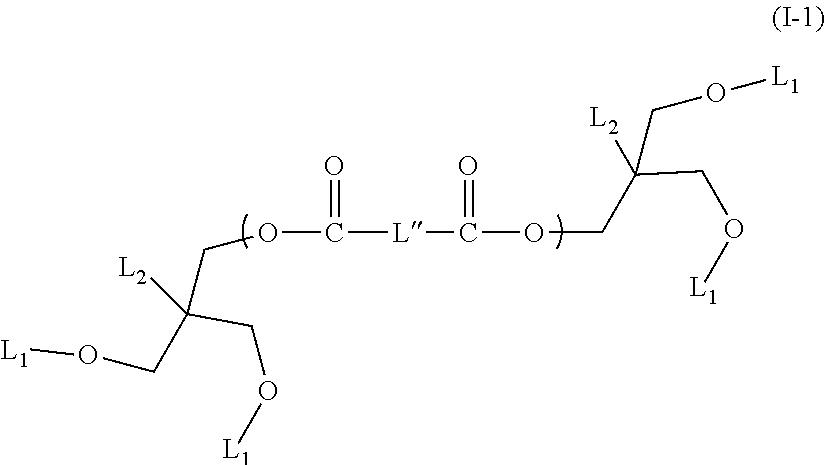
C([L]C(=O)OCC(CO[L1])([L2])CO[L1])(=O)OCC(CO[L1])(CO[L1])[L2]
